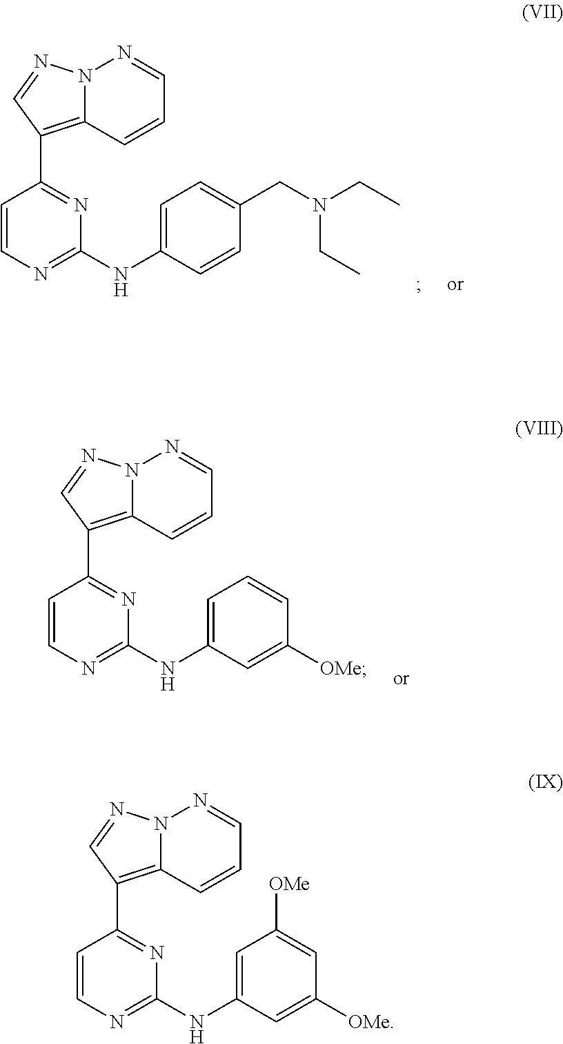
N12C(=C(C3=NC(NC4=CC=C(CN(CC)CC)C=C4)=NC=C3)C=N1)C=CC=N2.N12C(=C(C3=NC(NC4=CC=CC([OMe])=C4)=NC=C3)C=N1)C=CC=N2.N12C(=C(C3=NC(NC4=CC([OMe])=CC([OMe])=C4)=NC=C3)C=N1)C=CC=N2
